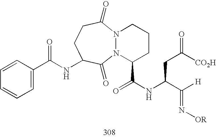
N12N(C(=O)CCC(NC(C3=CC=CC=C3)=O)C1=O)CCCC2C(NC(C(=N[OR])[H])CC([CO2H])=O)=O
